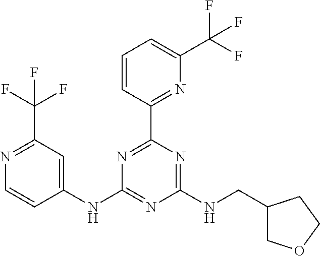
C1=CC(C2=NC(NC3=CC(C(F)(F)F)=NC=C3)=NC(NCC3COCC3)=N2)=NC(C(F)(F)F)=C1
